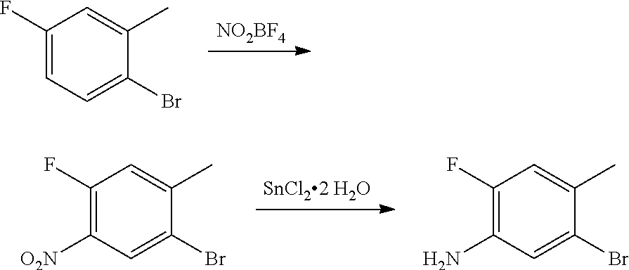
[NO2BF4].C1(F)=CC=C(Br)C(C)=C1.[SnCl22 H2O].C1(F)=C([O2N])C=C(Br)C(C)=C1.C1(F)=C(N)C=C(Br)C(C)=C1
